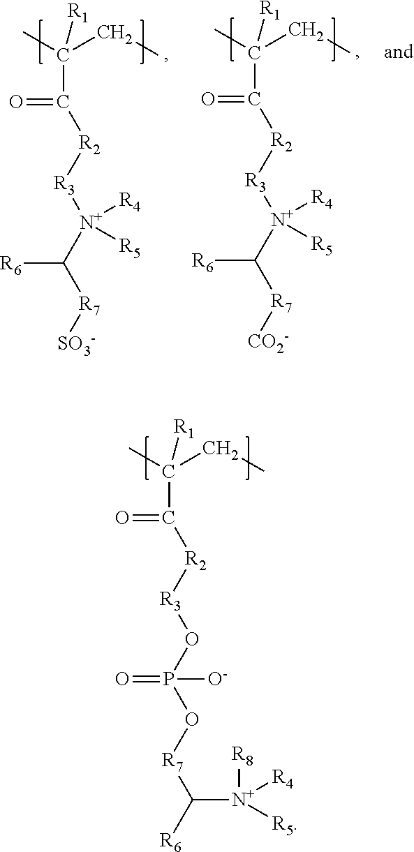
CC(CC)([R1])C(=O)[R2][R3]OP(O[R7]C([R6])[N+]([R8])([R4])[R5])([O-])=O.CC(CC)([R1])C(=O)[R2][R3][N+](C([R7][SO3-])[R6])([R4])[R5].CC(CC)([R1])C(=O)[R2][R3][N+](C([R7][CO2-])[R6])([R4])[R5]
